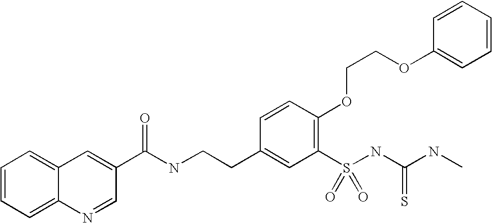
C1=CC=C2C(=C1)C=C(C(NCCC1=CC(S(NC(NC)=S)(=O)=O)=C(OCCOC3=CC=CC=C3)C=C1)=O)C=N2
